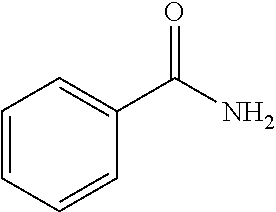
C1=CC=CC(C(=O)N)=C1
